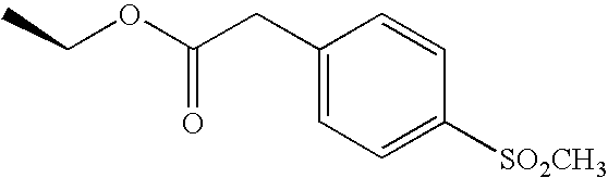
O(CC)C(CC1=CC=C([SO2CH3])C=C1)=O
